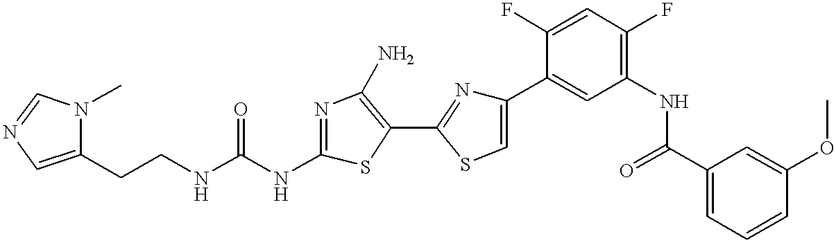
C(CNC(NC1=NC(N)=C(C2=NC(C3=CC(NC(C4=CC=CC(OC)=C4)=O)=C(F)C=C3F)=CS2)S1)=O)C1=CN=CN1C
